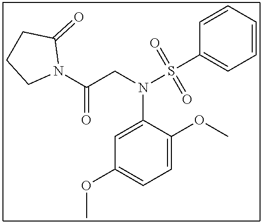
C1=CC=CC(S(N(C2=CC(OC)=CC=C2OC)CC(N2C(=O)CCC2)=O)(=O)=O)=C1
